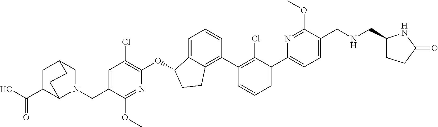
O(C1C2=CC=CC(C3=C(Cl)C(C4=CC=C(CNCC5CCC(=O)N5)C(OC)=N4)=CC=C3)=C2CC1)C1=C(Cl)C=C(CN2CC3CC(C(O)=O)C2CC3)C(OC)=N1
